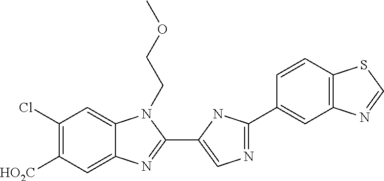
C1(Cl)=C([HO2C])C=C2C(=C1)N(CCOC)C(C1=CN=C(C3=CC4=C(C=C3)SC=N4)N1)=N2
